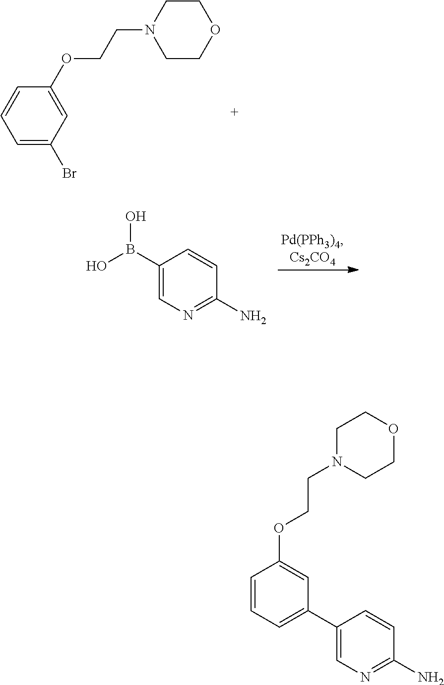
C1=C(Br)C=C(OCCN2CCOCC2)C=C1.C1(B(O)O)=CN=C(N)C=C1.C1(C2=CC=CC(OCCN3CCOCC3)=C2)=CN=C(N)C=C1
